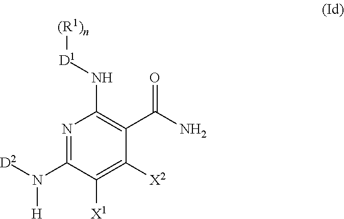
N1=C(N([D2])[H])C([X1])=C([X2])C(C(N)=O)=C1N[D1][(R1)n]
